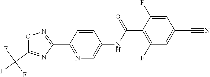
O1C(C(F)(F)F)=NC(C2=NC=C(NC(=O)C3=C(F)C=C(C#N)C=C3F)C=C2)=N1
